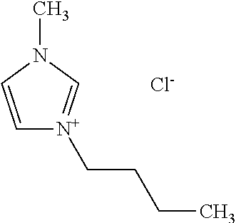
C1=CN(C)C=[N+]1CCCC.[Cl-]
